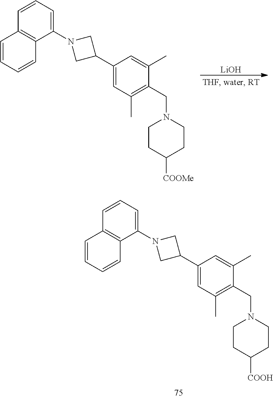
[LiOH].C1=CC=C(N2CC(C3=CC(C)=C(CN4CCC([COOMe])CC4)C(C)=C3)C2)C2=C1C=CC=C2.C1=CC=C(N2CC(C3=CC(C)=C(CN4CCC([COOH])CC4)C(C)=C3)C2)C2=C1C=CC=C2
